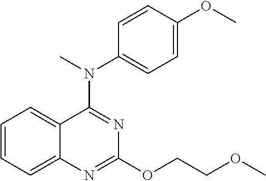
C12=CC=CC=C1C(N(C)C1=CC=C(OC)C=C1)=NC(OCCOC)=N2
